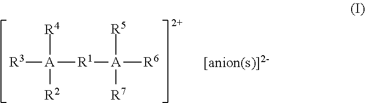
[R3][A]([R2])([R1][A]([R6])([R5])[R7])[R4].[[anion(s)]2-]
